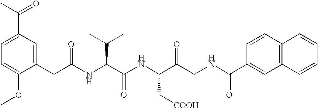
C1=C(OC)C(CC(NC(C(NC(C(CNC(=O)C2=CC3=C(C=C2)C=CC=C3)=O)C[COOH])=O)C(C)C)=O)=CC(C(C)=O)=C1
